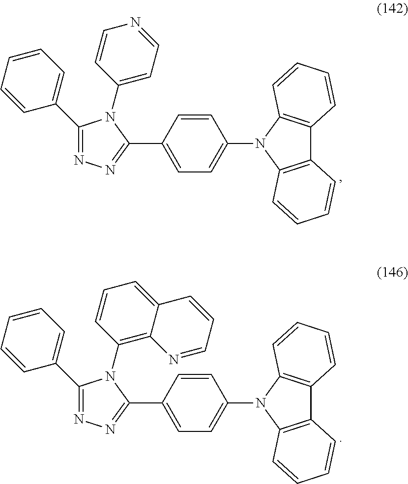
C1(C2=CC=CC=C2)=NN=C(C2=CC=C(N3C4=C(C5=C3C=CC=C5)C=CC=C4)C=C2)N1C1=CC=NC=C1.C1(C2=CC=CC=C2)=NN=C(C2=CC=C(N3C4=C(C5=C3C=CC=C5)C=CC=C4)C=C2)N1C1=C2C(=CC=C1)C=CC=N2
